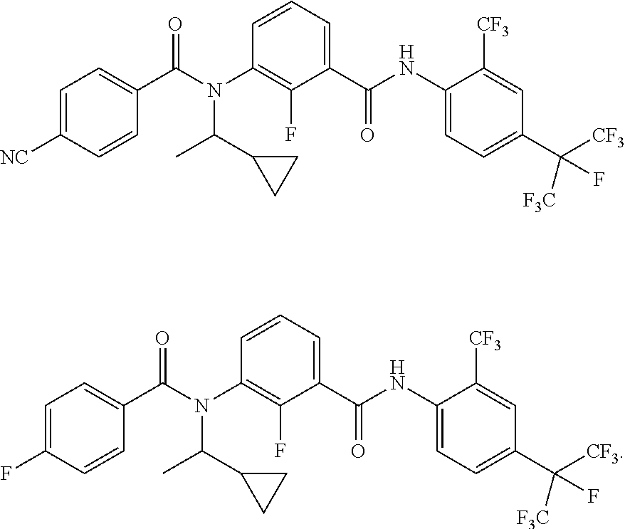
CC(C1CC1)N(C(C1=CC=C(F)C=C1)=O)C1=C(F)C(C(=O)NC2=CC=C(C([CF3])([F3C])F)C=C2[CF3])=CC=C1.CC(C1CC1)N(C(C1=CC=C([NC])C=C1)=O)C1=C(F)C(C(=O)NC2=CC=C(C([CF3])([F3C])F)C=C2[CF3])=CC=C1
